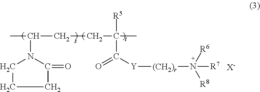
C1C(=O)N(C(C)CCC(C)([R5])C([Y][(CH2)r]N([R6])([R8])[R7])=O)CC1.[X-]
